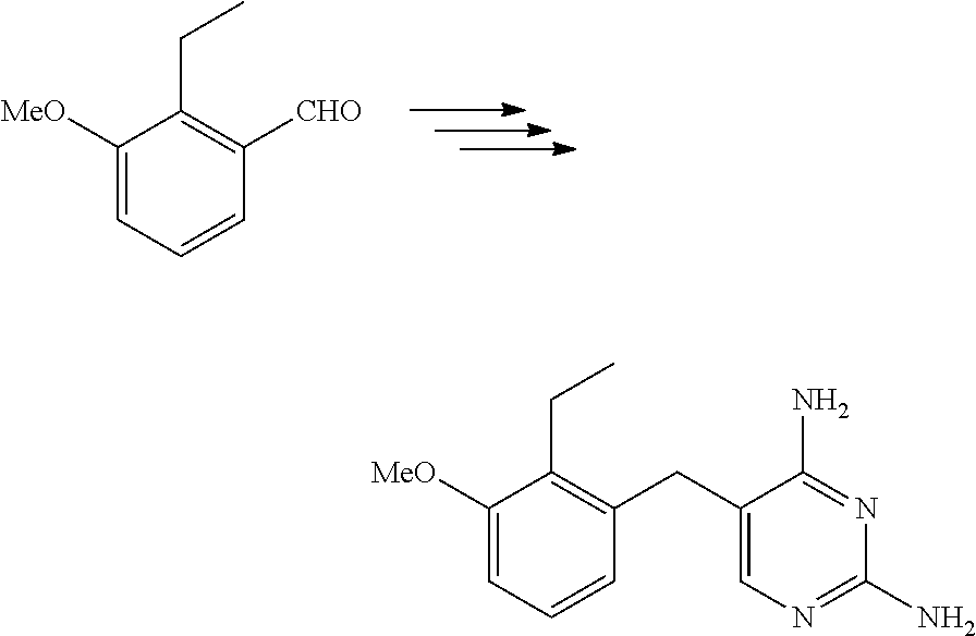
C1([MeO])=CC=CC([CHO])=C1CC.C1([MeO])=CC=CC(CC2=CN=C(N)N=C2N)=C1CC
